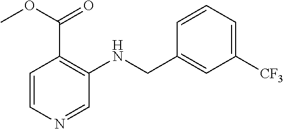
C1=CN=CC(NCC2=CC([CF3])=CC=C2)=C1C(OC)=O
